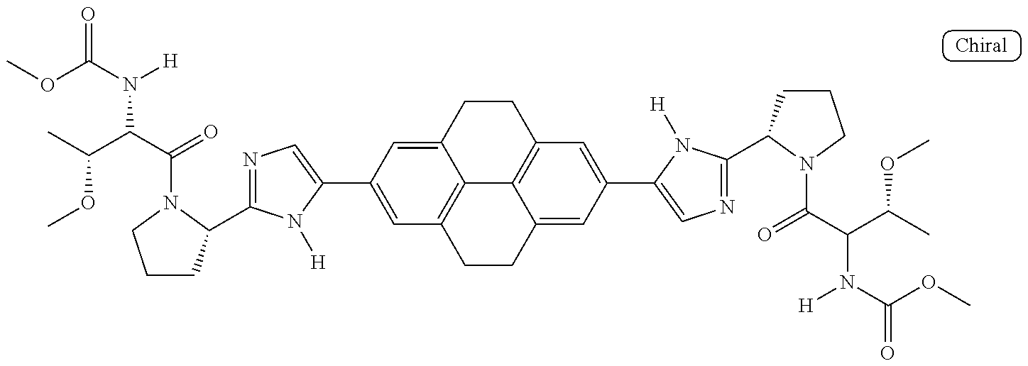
N1=C(C2CCCN2C(=O)C(N([H])C(=O)OC)C(OC)C)N([H])C(C2=CC3=C4C(=C2)CCC2=C4C(=CC(C4=CN=C(C5CCCN5C(=O)C(N(C(OC)=O)[H])C(C)OC)N4[H])=C2)CC3)=C1
